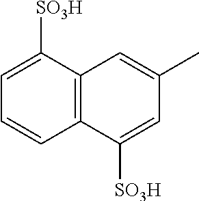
C1=C([SO3H])C2=C(C=C1)C([SO3H])=CC(C)=C2
